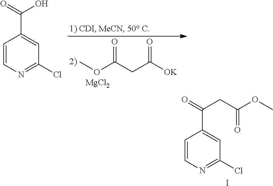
COC(CC([OK])=O)=O.[MgCl2].C1=CN=C(Cl)C=C1C(=O)O.C1=CN=C(Cl)C=C1C(=O)CC(OC)=O.I
